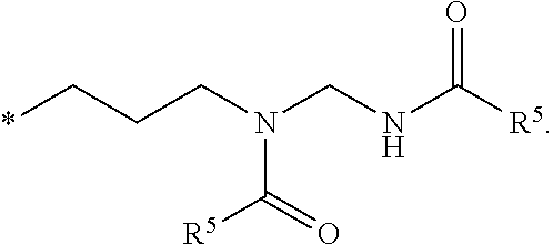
*CCCN(CNC([R5])=O)C(=O)[R5]
